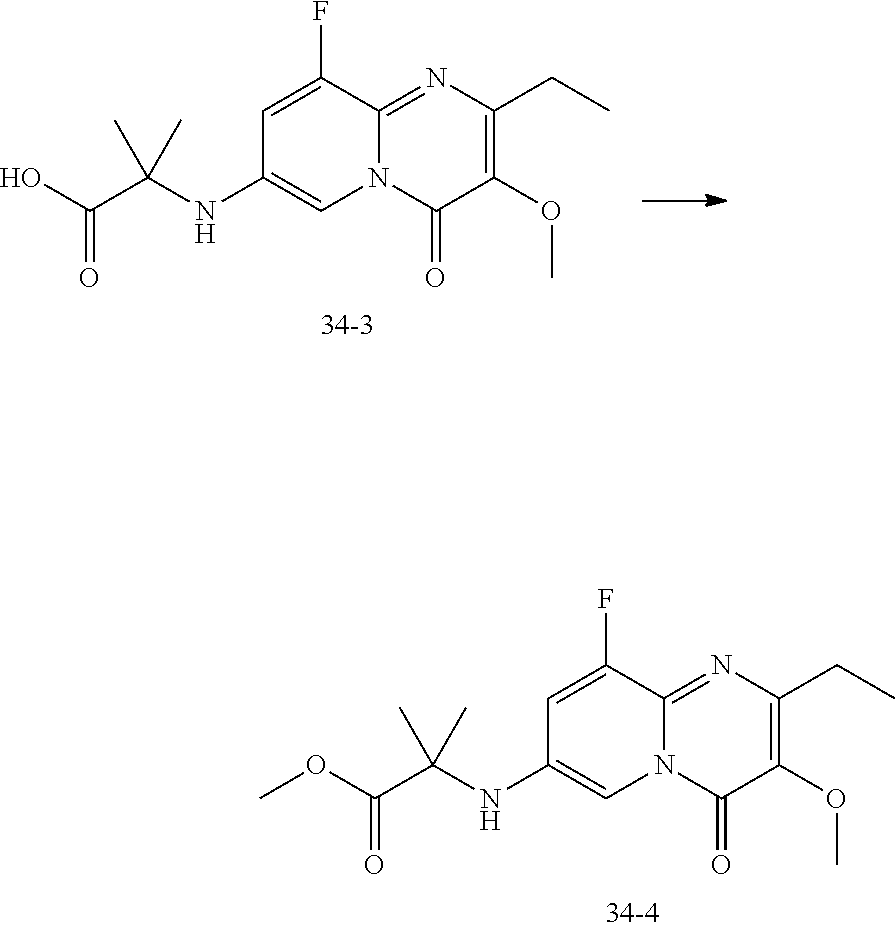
N12C(=NC(CC)=C(OC)C1=O)C(F)=CC(NC(C(O)=O)(C)C)=C2.N12C(=NC(CC)=C(OC)C1=O)C(F)=CC(NC(C(OC)=O)(C)C)=C2
